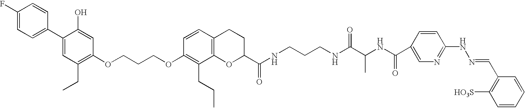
C1(F)=CC=C(C2=CC(CC)=C(OCCCOC3=C(CCC)C4=C(C=C3)CCC(C(NCCCNC(C(NC(C3=CN=C(NN=CC5=C([HO3S])C=CC=C5)C=C3)=O)C)=O)=O)O4)C=C2O)C=C1
